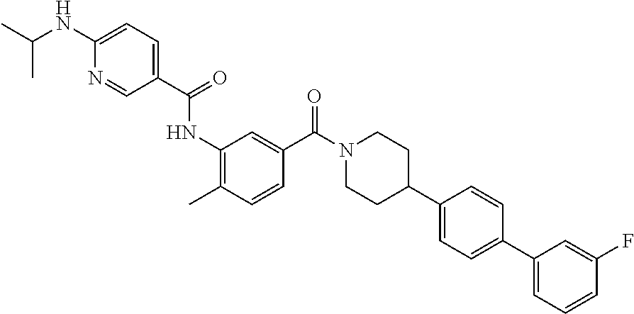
CC1=C(NC(=O)C2=CC=C(NC(C)C)N=C2)C=C(C(N2CCC(C3=CC=C(C4=CC=CC(F)=C4)C=C3)CC2)=O)C=C1
